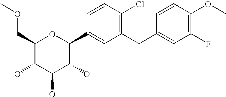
C1(COC)C(O)C(O)C(O)C(C2=CC(CC3=CC(F)=C(OC)C=C3)=C(Cl)C=C2)O1
